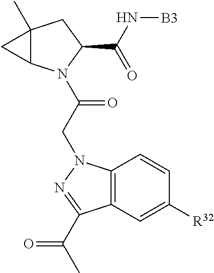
C12(C)C(N(C(CN3C4=C(C=C([R32])C=C4)C(C(C)=O)=N3)=O)C(C(N[B3])=O)C1)C2
